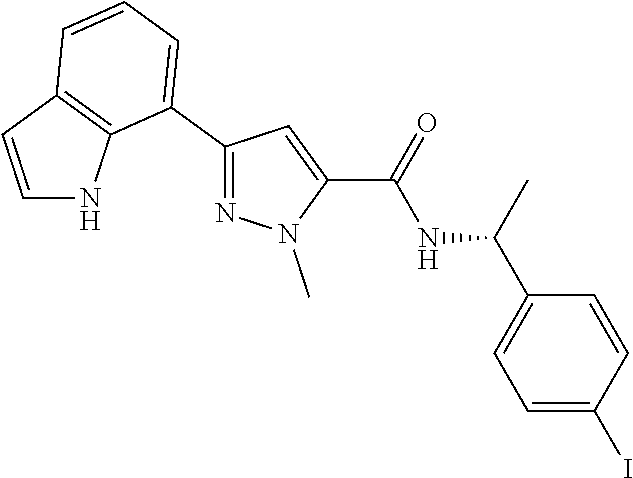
C1(C2=CC=CC3=C2NC=C3)=NN(C)C(C(=O)NC(C2=CC=C(I)C=C2)C)=C1
